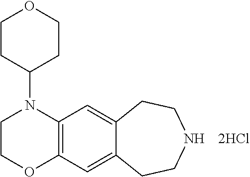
C1COC2=C(N1C1CCOCC1)C=C1C(=C2)CCNCC1
